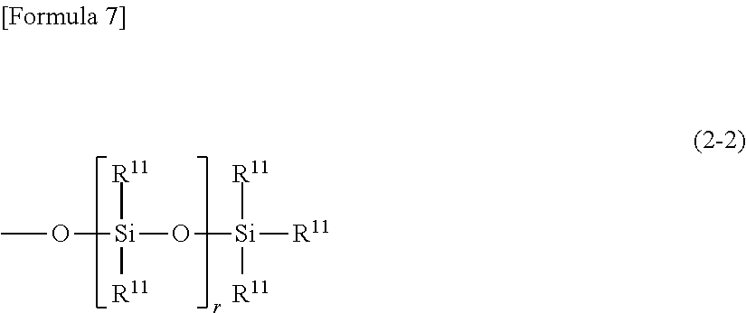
O([Si]([R11])([R11])O[Si]([R11])([R11])[R11])C
